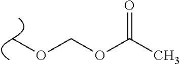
COCOC(=O)C
